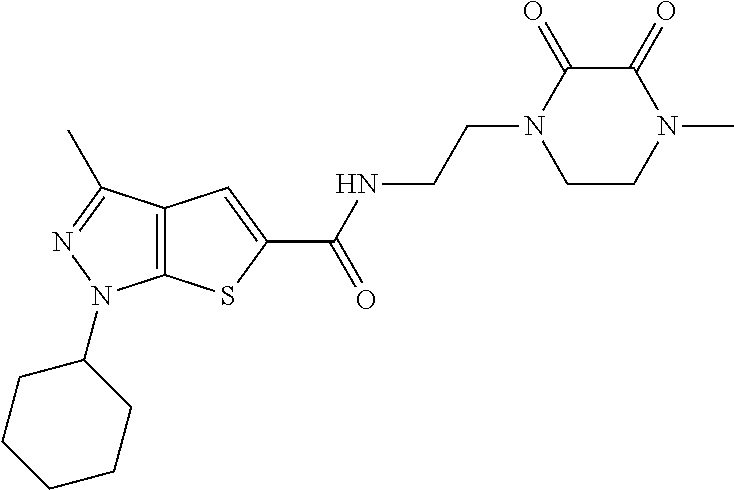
C12=C(C(C)=NN1C1CCCCC1)C=C(C(NCCN1CCN(C)C(=O)C1=O)=O)S2
